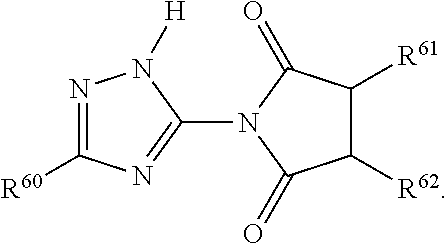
N1=C([R60])N=C(N2C(=O)C([R61])C([R62])C2=O)N1[H]
